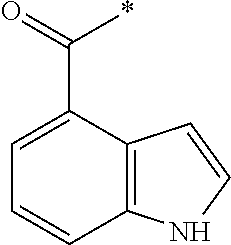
C1(C(=O)*)=CC=CC2=C1C=CN2
